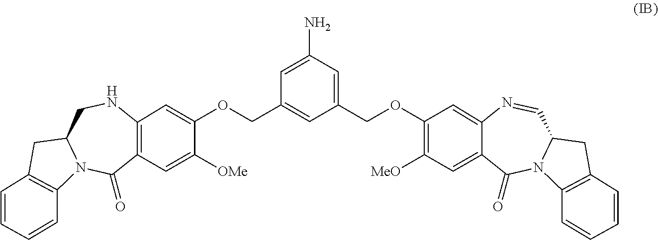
C12=C(C=C(OCC3=CC(COC4=C([MeO])C=C5C(=C4)N=CC4N(C5=O)C5=C(C4)C=CC=C5)=CC(N)=C3)C([OMe])=C1)NCC1N(C2=O)C2=C(C1)C=CC=C2
